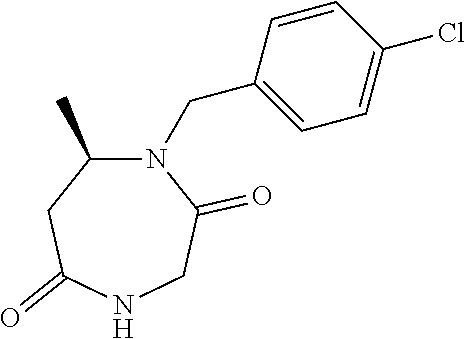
C1=CC(CN2C(C)CC(=O)NCC2=O)=CC=C1Cl
